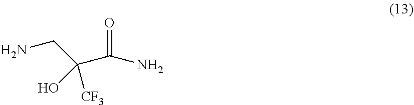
O=C(N)C([CF3])(O)CN
